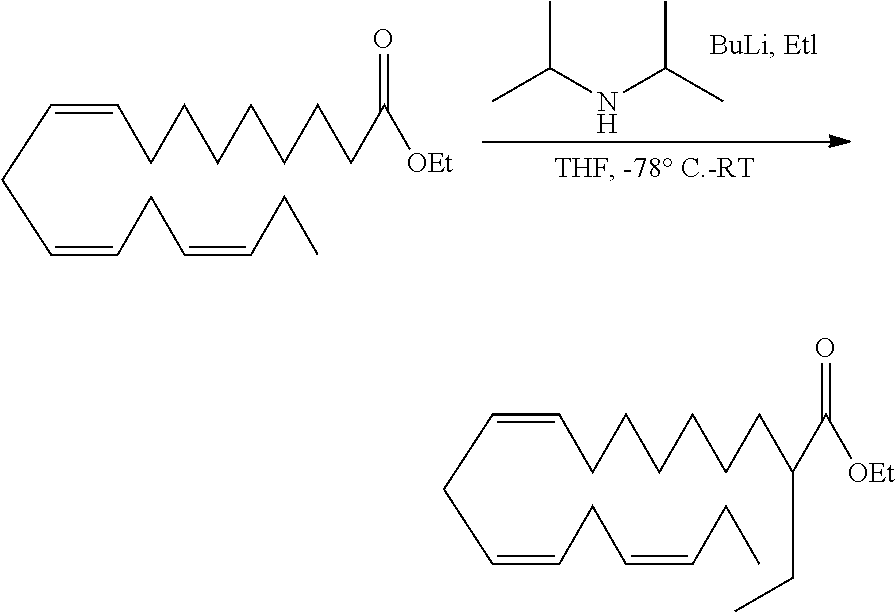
C(=CCCCCCCCC([OEt])=O)CC=CCC=CCC.CC(NC(C)C)C.C(=CCCCCCCC(C([OEt])=O)CC)CC=CCC=CCC
